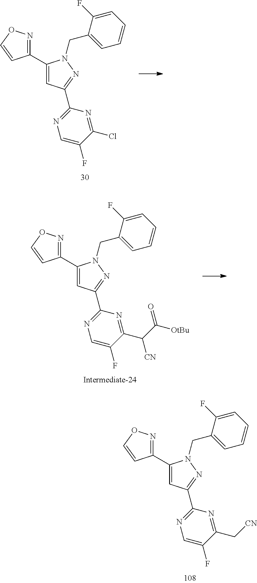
C1(C2=NOC=C2)=CC(C2=NC=C(F)C(Cl)=N2)=NN1CC1=CC=CC=C1F.C1(C2=NOC=C2)=CC(C2=NC=C(F)C(C(C(=O)[OtBu])[CN])=N2)=NN1CC1=CC=CC=C1F.C1(C2=NOC=C2)=CC(C2=NC=C(F)C(C[CN])=N2)=NN1CC1=CC=CC=C1F
